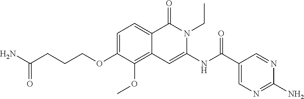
C1=C(OCCCC(N)=O)C(OC)=C2C(=C1)C(=O)N(CC)C(NC(C1=CN=C(N)N=C1)=O)=C2
